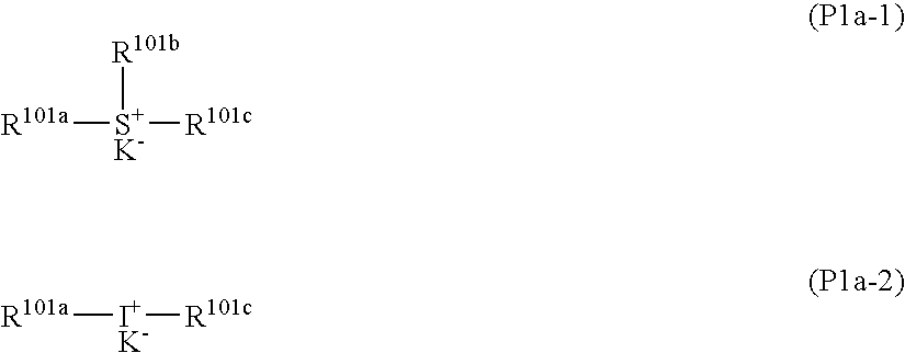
[R101b][S+K-]([R101a])[R101c].[I+K-]([R101a])[R101c]
